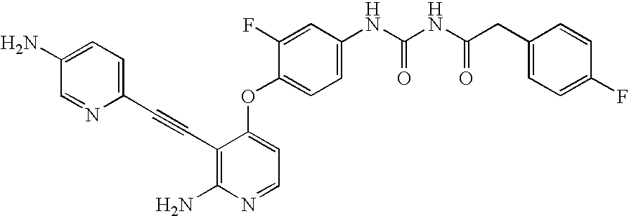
C1(F)=CC(NC(NC(CC2=CC=C(F)C=C2)=O)=O)=CC=C1OC1=CC=NC(N)=C1C#CC1=CC=C(N)C=N1
